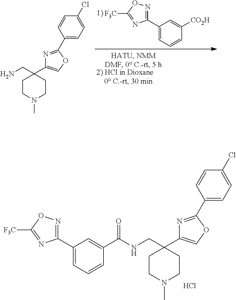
C1(C2=NOC([F3C])=N2)=CC=CC([CO2H])=C1.N1=C(C2=CC=C(Cl)C=C2)OC=C1C1(CN)CCN(C)CC1.N1=C(C2=CC=C(Cl)C=C2)OC=C1C1(CNC(C2=CC(C3=NOC([F3C])=N3)=CC=C2)=O)CCN(C)CC1.Cl
